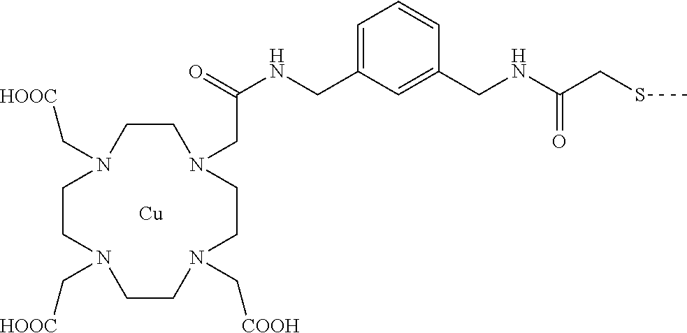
C1CN(CC(NCC2=CC=CC(CNC(CSC)=O)=C2)=O)CCN(C[COOH])CCN(C[HOOC])CCN1C[HOOC].[Cu]
